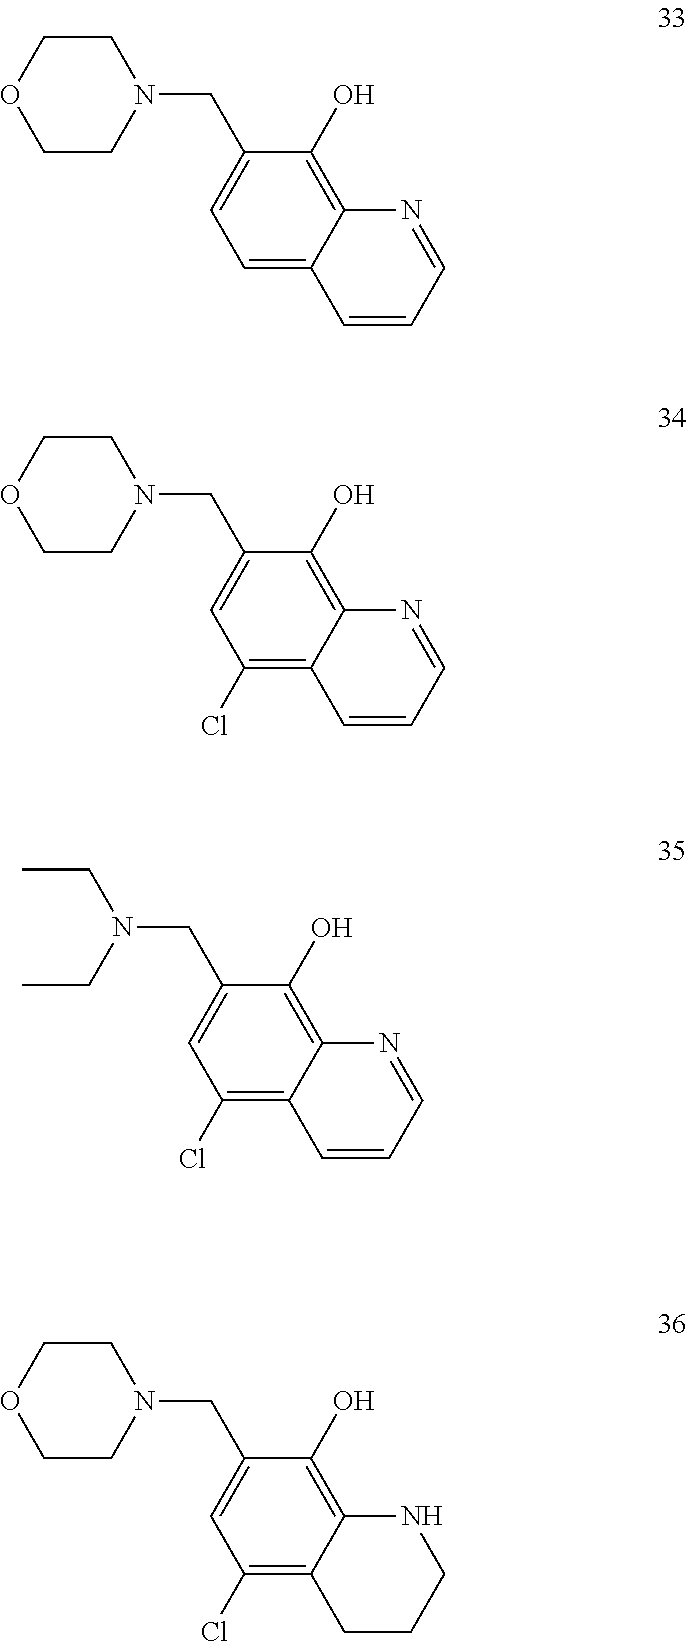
C1=C2C(=C(O)C(CN3CCOCC3)=C1)N=CC=C2.C1(Cl)=C2C(=C(O)C(CN3CCOCC3)=C1)N=CC=C2.C1(Cl)=C2C(=C(O)C(CN(CC)CC)=C1)N=CC=C2.C1(Cl)=C2C(=C(O)C(CN3CCOCC3)=C1)NCCC2
